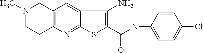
C12=C(N=C3C(=C1)C(N)=C(C(NC1=CC=C(Cl)C=C1)=O)S3)CCN(C)C2
